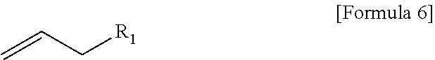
C=CC[R1]
